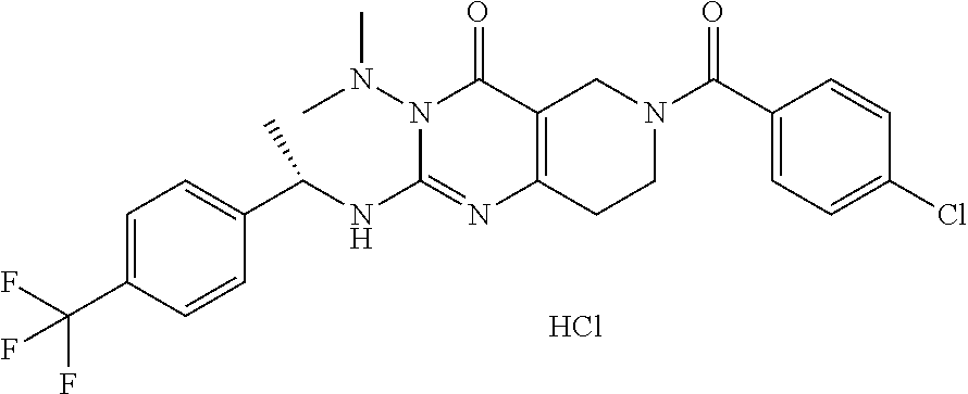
Cl.C1=C(C(F)(F)F)C=CC(C(NC2=NC3=C(C(=O)N2N(C)C)CN(C(=O)C2=CC=C(Cl)C=C2)CC3)C)=C1
